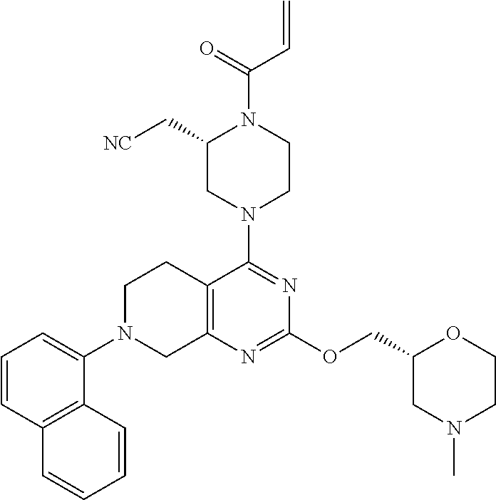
C12=C(N=C(OCC3CN(C)CCO3)N=C1N1CCN(C(=O)C=C)C(C[NC])C1)CN(C1=CC=CC3=C1C=CC=C3)CC2
